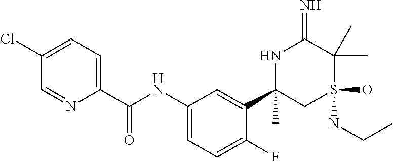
C1(C(NC2=CC=C(F)C(C3(C)CS(NCC)(O)C(C)(C)C(=N)N3)=C2)=O)=CC=C(Cl)C=N1
